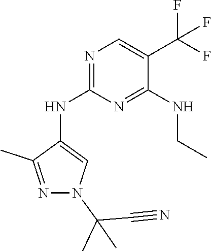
N1=C(NC2=CN(C(C#N)(C)C)N=C2C)N=C(NCC)C(C(F)(F)F)=C1
